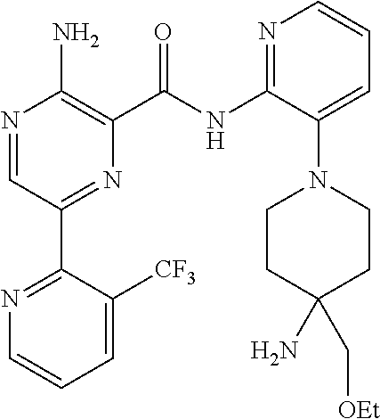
N1=CC(C2=NC=CC=C2[CF3])=NC(C(NC2=NC=CC=C2N2CCC(N)(C[OEt])CC2)=O)=C1N
